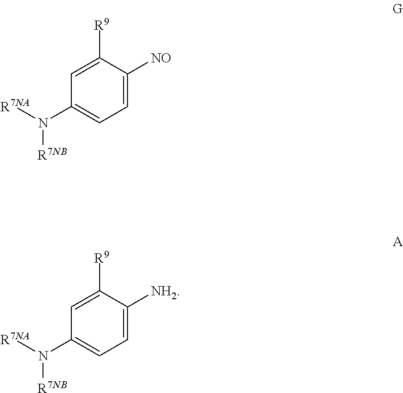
C1=C([R9])C([NO])=CC=C1N([R7NA])[R7NB].C1=C([R9])C([NH2])=CC=C1N([R7NA])[R7NB]
